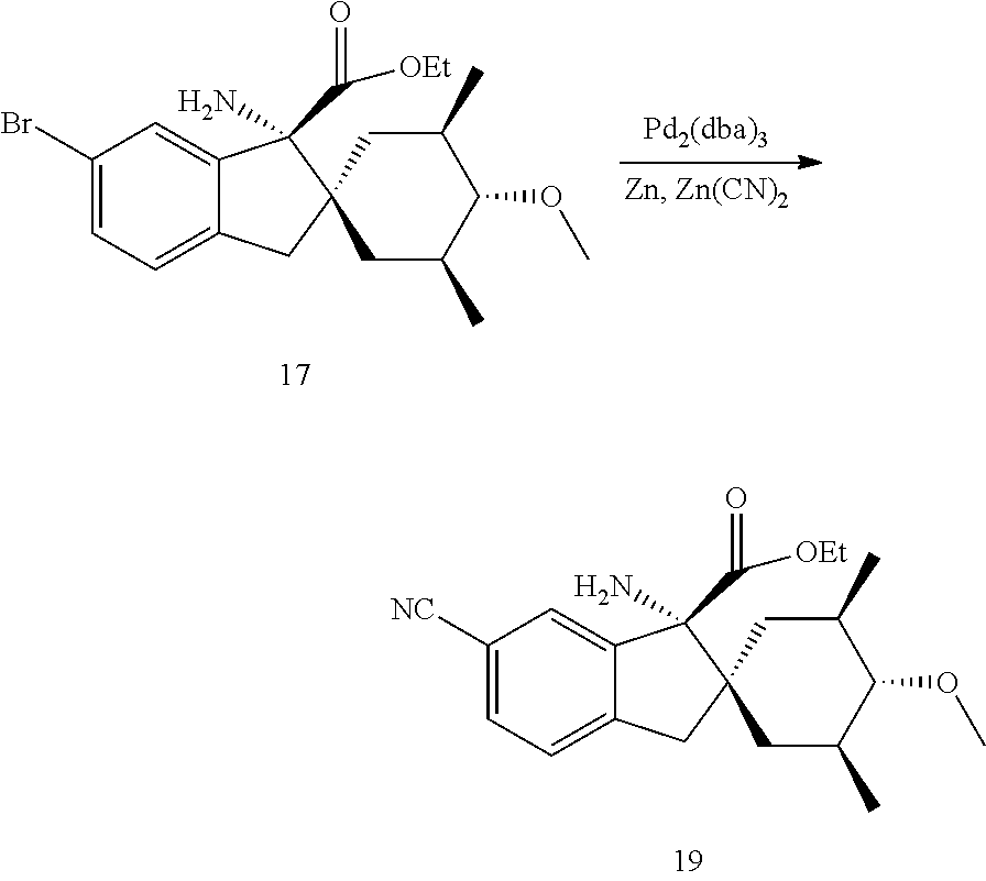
C1(Br)=CC=C2C(=C1)C(N)(C([OEt])=O)C1(C2)CC(C)C(OC)C(C)C1.C1([NC])=CC=C2C(=C1)C(N)(C([OEt])=O)C1(C2)CC(C)C(OC)C(C)C1
